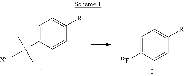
C1=C([18F])C=CC([R])=C1.C1=C([N+](C)(C)C)C=CC([R])=C1.[X-]
